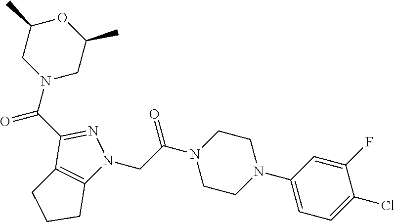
C1(C(N2CC(C)OC(C)C2)=O)=NN(CC(N2CCN(C3=CC=C(Cl)C(F)=C3)CC2)=O)C2=C1CCC2
